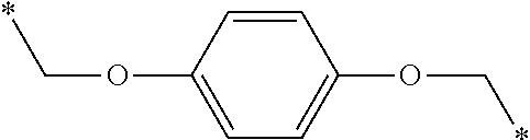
C1=C(OC*)C=CC(OC*)=C1
